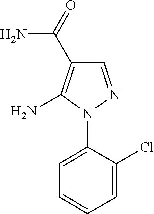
C1=C(N2N=CC(C(=O)N)=C2N)C(Cl)=CC=C1
